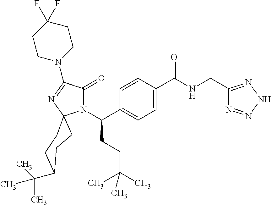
N1(C(C2=CC=C(C(NCC3=NNN=N3)=O)C=C2)CCC(C)(C)C)C(=O)C(N2CCC(F)(F)CC2)=NC12CCC(C(C)(C)C)CC2
